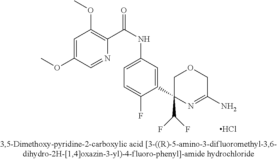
Cl.C1(C2(C(F)F)N=C(N)COC2)=CC(NC(C2=C(OC)C=C(OC)C=N2)=O)=CC=C1F
